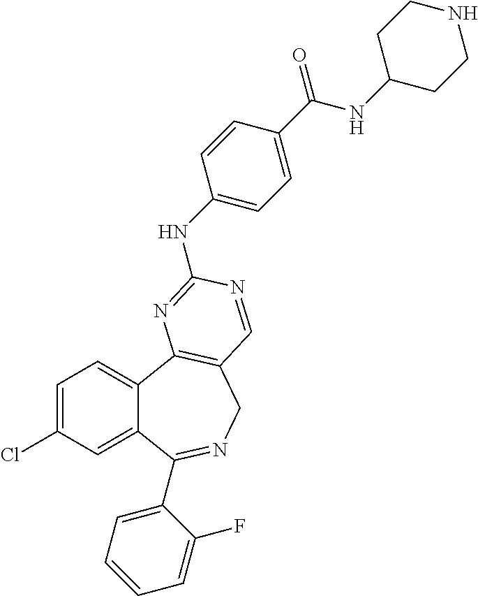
C1=C(Cl)C=C2C(=C1)C1=C(CN=C2C2=CC=CC=C2F)C=NC(NC2=CC=C(C(NC3CCNCC3)=O)C=C2)=N1
